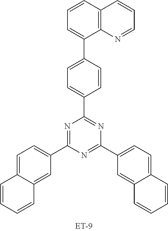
C1(C2=CC=C(C3=CC=CC4=C3N=CC=C4)C=C2)=NC(C2=CC=C3C(=C2)C=CC=C3)=NC(C2=CC=C3C(=C2)C=CC=C3)=N1
